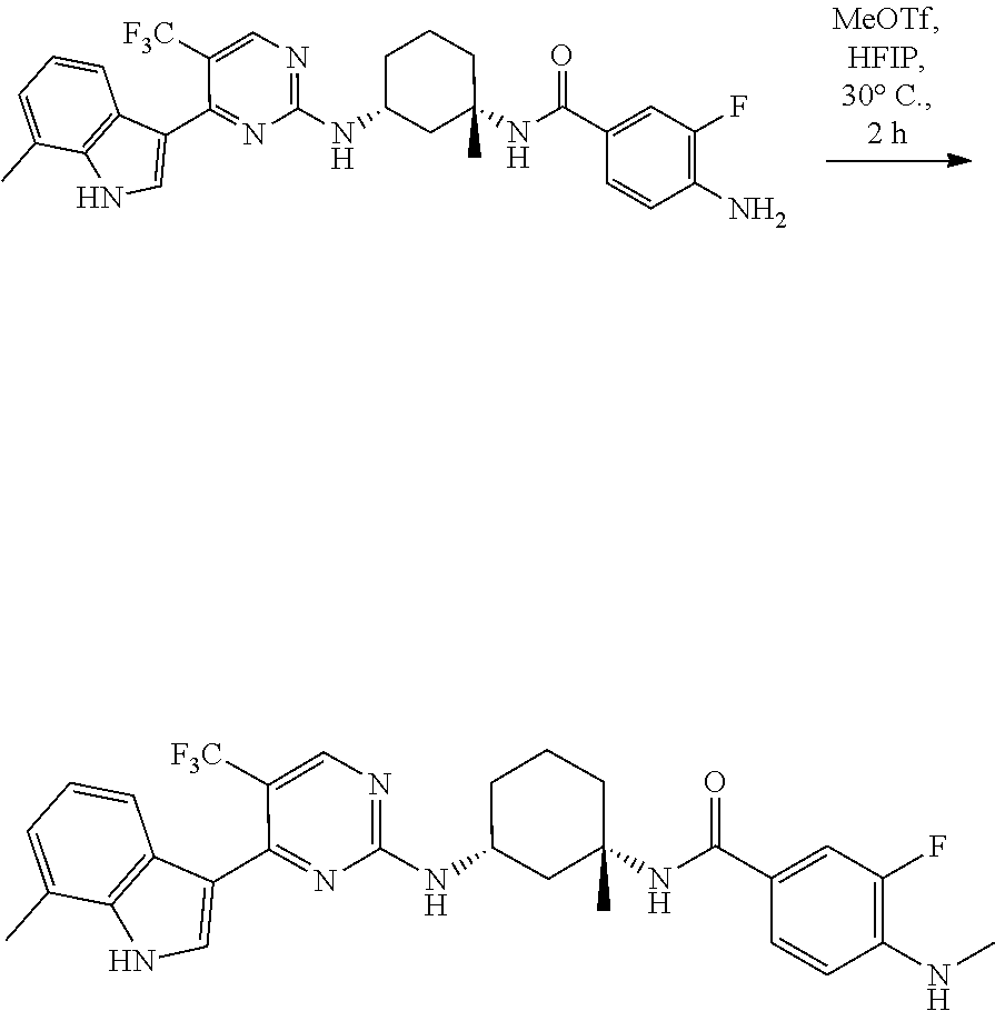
C1=CC=C(C)C2=C1C(C1=NC(NC3CC(NC(C4=CC(F)=C(N)C=C4)=O)(C)CCC3)=NC=C1[F3C])=CN2.C1=CC=C(C)C2=C1C(C1=NC(NC3CC(NC(C4=CC(F)=C(NC)C=C4)=O)(C)CCC3)=NC=C1[F3C])=CN2
